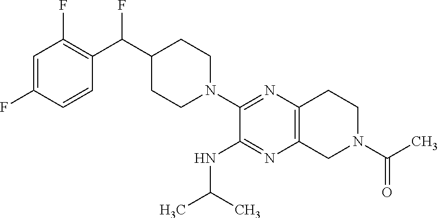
C1=C(F)C=CC(C(C2CCN(C3=NC4=C(N=C3NC(C)C)CN(C(C)=O)CC4)CC2)F)=C1F
